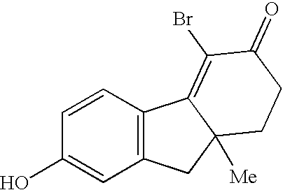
C1=CC(O)=CC2=C1C1=C(Br)C(=O)CCC1([Me])C2
